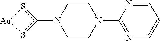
C1CN(C2=NC=CC=N2)CCN1c1s[Au]s1
